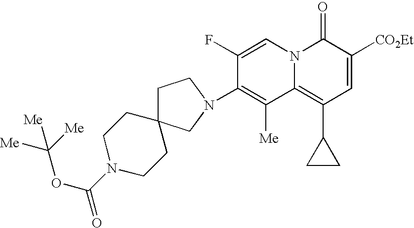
C1N(C(OC([Me])([Me])[Me])=O)CCC2(C1)CCN(C1=C([Me])C3=C(C4CC4)C=C([CO2Et])C(=O)N3C=C1F)C2
